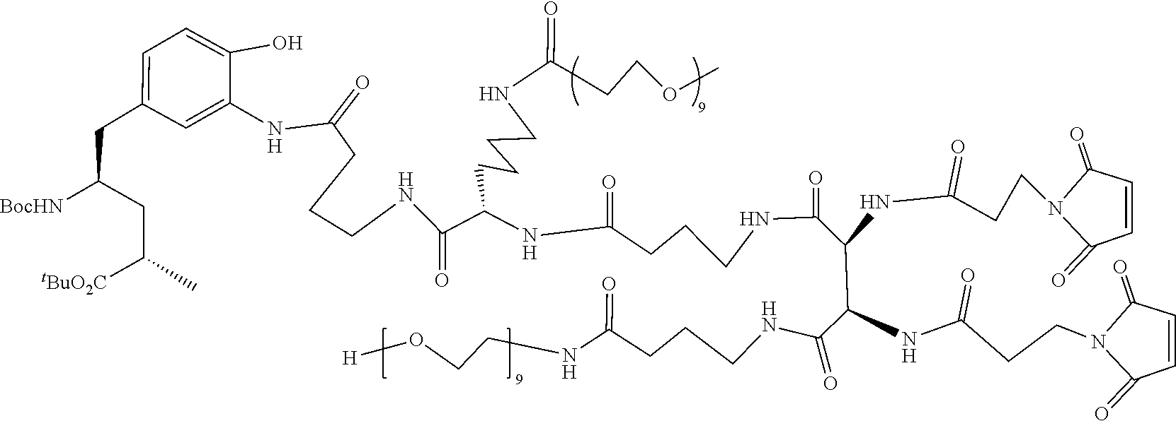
O=C(NC(C(NCCCC(NCCO[H])=O)=O)C(NC(CCN1C(=O)C=CC1=O)=O)C(NCCCC(NC(CCCCNC(=O)CCCOC)C(NCCCC(NC1=CC(CC(CC(C)[tBuO2C])[BocHN])=CC=C1O)=O)=O)=O)=O)CCN1C(=O)C=CC1=O
